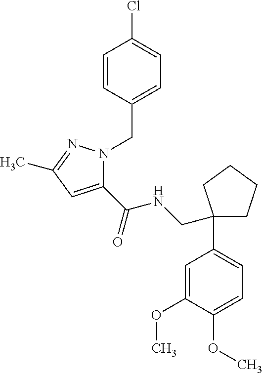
C1(C(NCC2(C3=CC=C(OC)C(OC)=C3)CCCC2)=O)=CC(C)=NN1CC1=CC=C(Cl)C=C1
